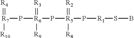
[R7](P[R6](P[R5](P[R1]SB)(=[R2])[R8])(=[R3])[R9])(=[R4])[R10]
